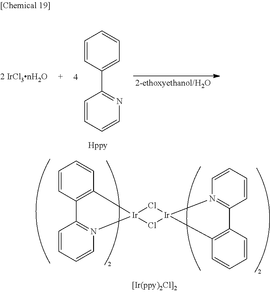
C1=CC(C2=NC=CC=C2)=CC=C1.C1=CC=CN2=C1C1=C(C=CC=C1)[Ir]21Cl[Ir]2(Cl1)N1=C(C=CC=C1)C1=C2C=CC=C1
